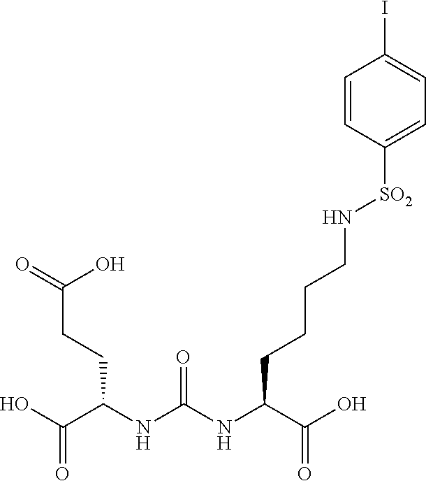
OC(C(NC(NC(CCCCN[SO2]C1=CC=C(I)C=C1)C(O)=O)=O)CCC(=O)O)=O
